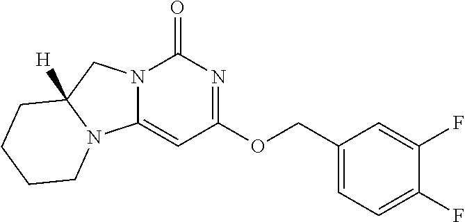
N12C(=CC(OCC3=CC=C(F)C(F)=C3)=NC1=O)N1C([H])(C2)CCCC1
